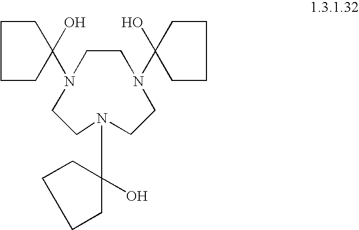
C1CN(C2(O)CCCC2)CCN(C2(O)CCCC2)CCN1C1(O)CCCC1
